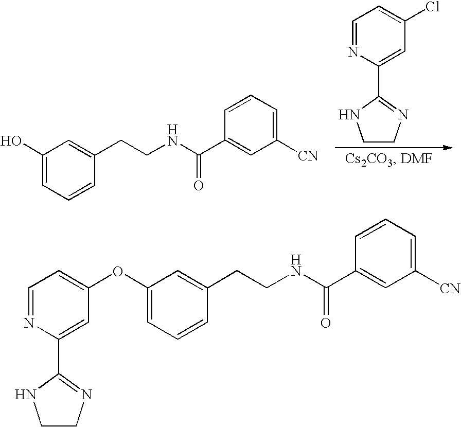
C1(O)=CC=CC(CCNC(C2=CC([CN])=CC=C2)=O)=C1.C1=NC(C2=NCCN2)=CC(Cl)=C1.C1(OC2=CC=NC(C3=NCCN3)=C2)=CC=CC(CCNC(C2=CC([CN])=CC=C2)=O)=C1
